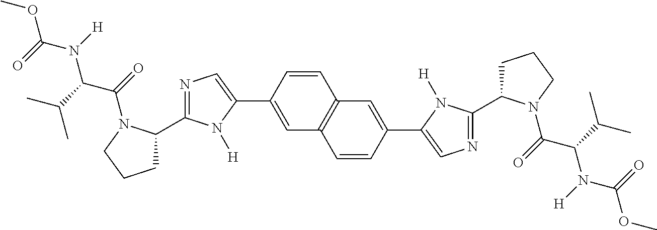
C1=C(C2=CN=C(C3CCCN3C(=O)C(C(C)C)N(C(OC)=O)[H])N2[H])C=CC2=C1C=CC(C1=CN=C(C3CCCN3C(=O)C(C(C)C)N(C(OC)=O)[H])N1[H])=C2
